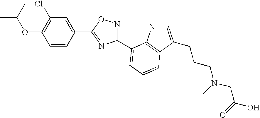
CC(C)OC1=C(Cl)C=C(C2=NC(C3=CC=CC4=C3NC=C4CCCN(CC(=O)O)C)=NO2)C=C1
